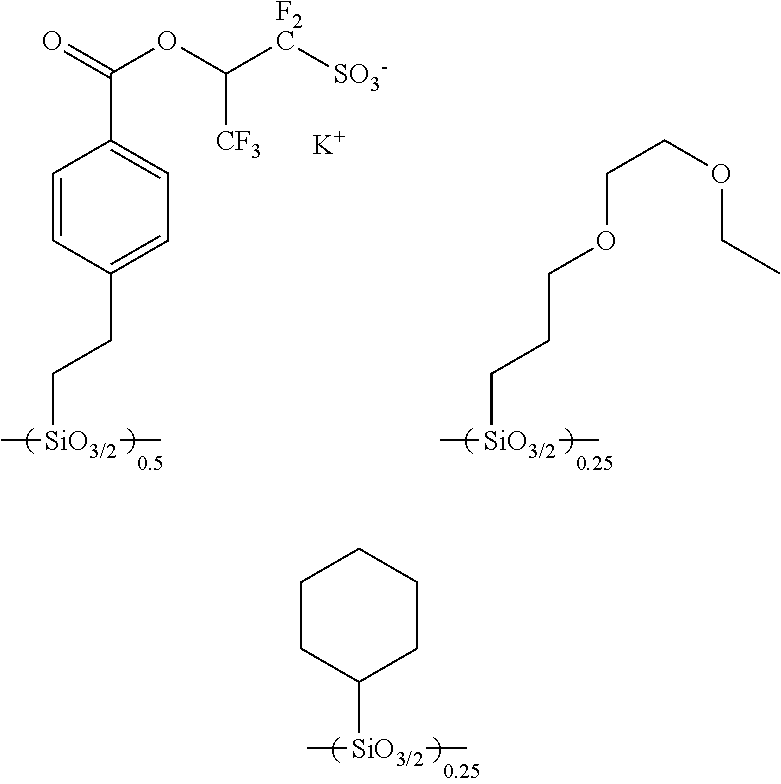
C[SiO3/2](C)CCC1=CC=C(C(=O)OC([F2C][SO3-])[CF3])C=C1.[K].C[SiO3/2](C)CCCOCCOCC.C[SiO3/2](C)C1CCCCC1
